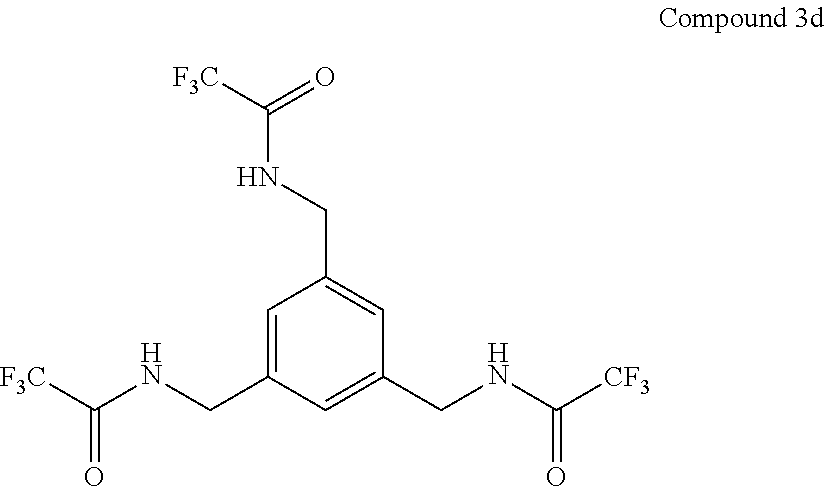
C1=C(CNC([F3C])=O)C=C(CNC([CF3])=O)C=C1CNC([F3C])=O
